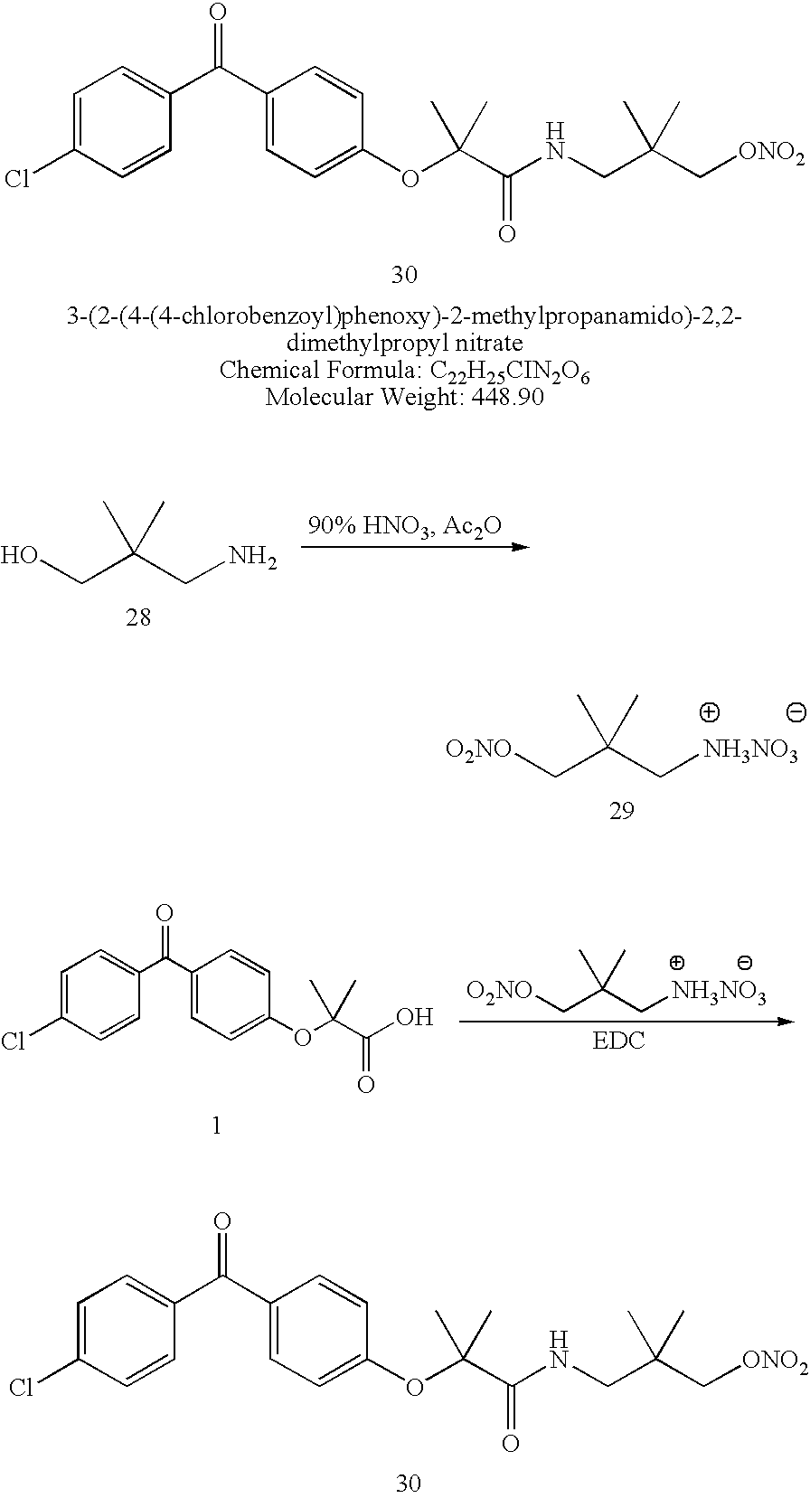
C1=C(Cl)C=CC(C(C2=CC=C(OC(C(NCC(C[ONO2])(C)C)=O)(C)C)C=C2)=O)=C1.OCC(CN)(C)C.[O2NO]CC(C[NH3NO3])(C)C.C1=C(Cl)C=CC(C(C2=CC=C(OC(C(NCC(C[ONO2])(C)C)=O)(C)C)C=C2)=O)=C1.C1=C(Cl)C=CC(C(=O)C2=CC=C(OC(C)(C)C(=O)O)C=C2)=C1.[O2NO]CC(C[NH3NO3])(C)C
